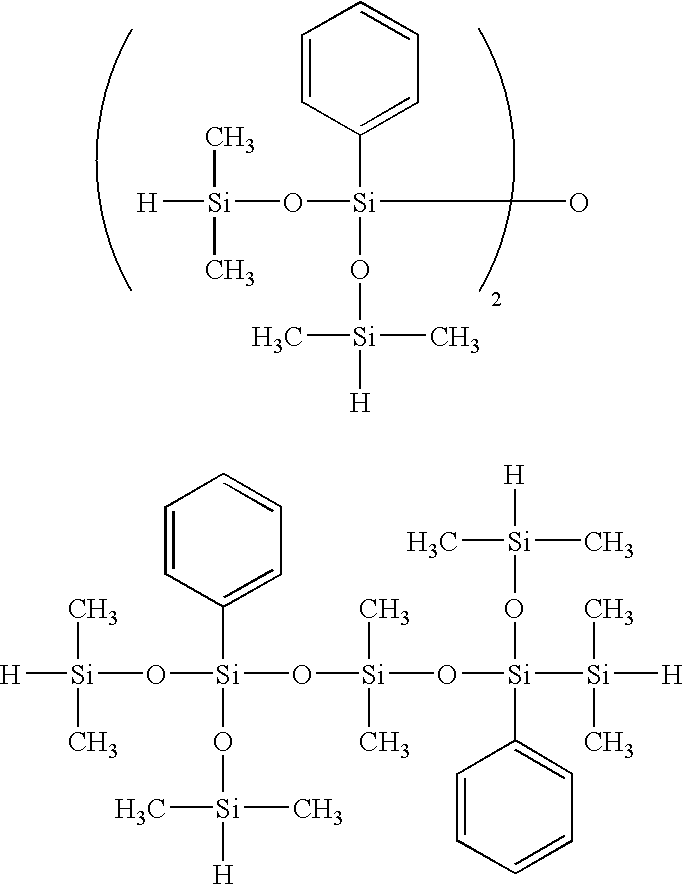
[H][Si](C)(C)O[Si](O[Si](C)([H])C)(C1=CC=CC=C1)O.[H][Si](C)(C)O[Si](O[Si](C)([H])C)(C1=CC=CC=C1)O[Si](C)(C)O[Si](O[Si]([H])(C)C)(C1=CC=CC=C1)[Si](C)(C)[H]
